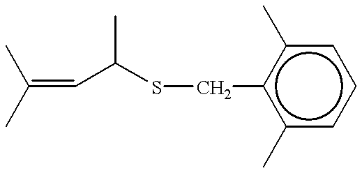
C(=CC(C)SCc1c(C)cccc1C)(C)C
